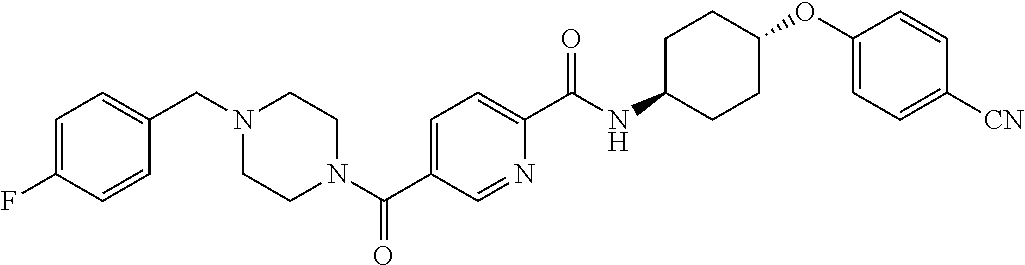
C1=C(F)C=CC(CN2CCN(C(C3=CC=C(C(NC4CCC(OC5=CC=C([CN])C=C5)CC4)=O)N=C3)=O)CC2)=C1
